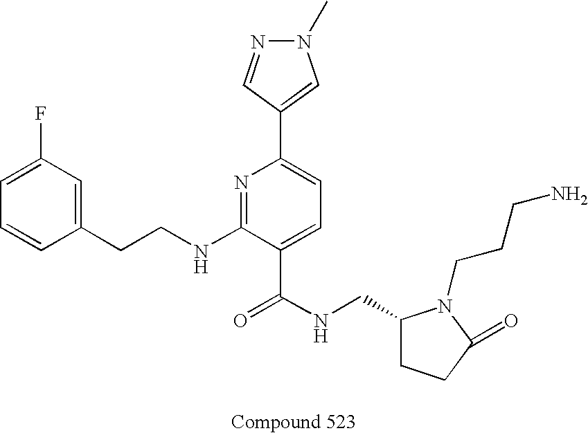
C1=CC(CCNC2=NC(C3=CN(C)N=C3)=CC=C2C(NCC2CCC(=O)N2CCCN)=O)=CC(F)=C1
